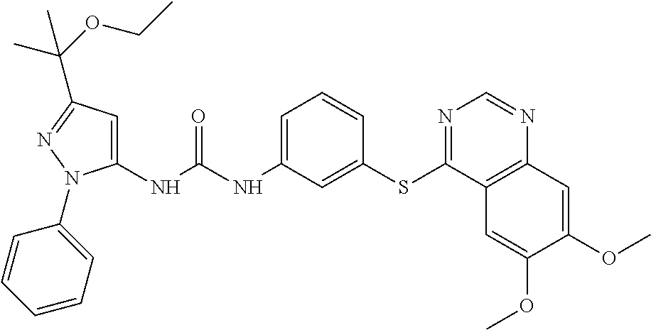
C1(NC(NC2=CC=CC(SC3=NC=NC4=C3C=C(OC)C(OC)=C4)=C2)=O)=CC(C(OCC)(C)C)=NN1C1=CC=CC=C1
